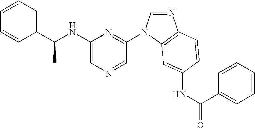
C1(NC(C2=CC=CC=C2)C)=CN=CC(N2C=NC3=C2C=C(NC(=O)C2=CC=CC=C2)C=C3)=N1
